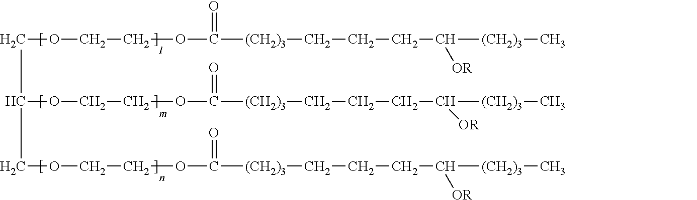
C(OCCOC([(CH2)3]CCCC([(CH2)3]C)[OR])=O)C(COCCOC([(CH2)3]CCCC([(CH2)3]C)[OR])=O)OCCOC([(CH2)3]CCCC([(CH2)3]C)[OR])=O
